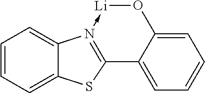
C1=C2C(=CC=C1)C1=N(->[Li]O2)C2=CC=CC=C2S1
